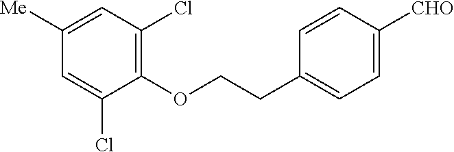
C1(OCCC2=CC=C([CHO])C=C2)=C(Cl)C=C([Me])C=C1Cl
